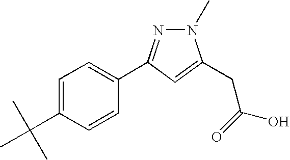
C1=C(C(C)(C)C)C=CC(C2=NN(C)C(CC(O)=O)=C2)=C1
